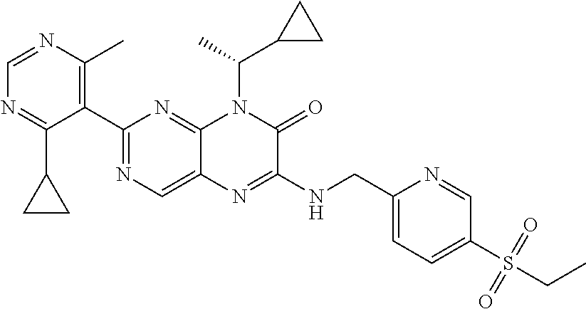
C1(C2=NC=C3C(=N2)N(C(C2CC2)C)C(=O)C(NCC2=CC=C(S(CC)(=O)=O)C=N2)=N3)=C(C)N=CN=C1C1CC1
